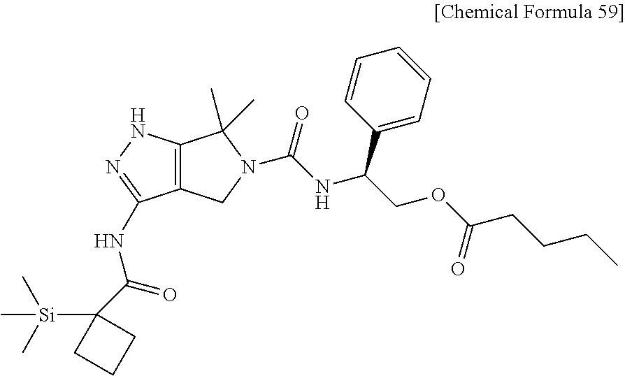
C12=C(NN=C1NC(=O)C1([Si](C)(C)C)CCC1)C(C)(C)N(C(NC(COC(CCCC)=O)C1=CC=CC=C1)=O)C2
